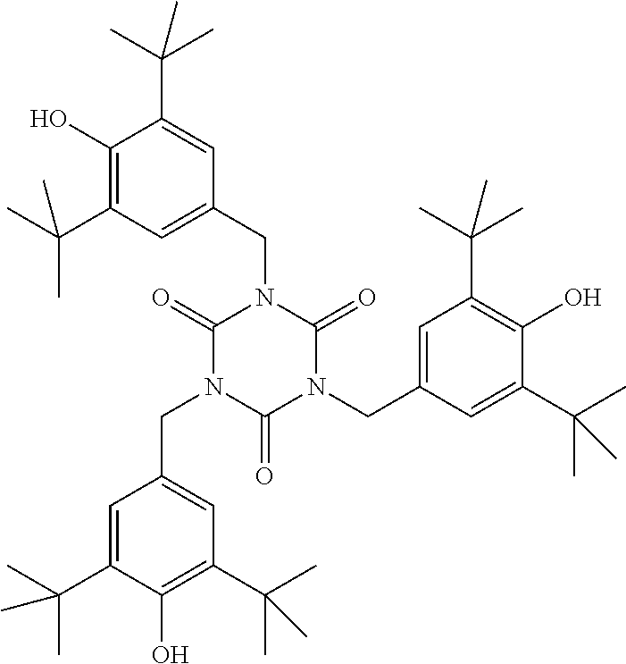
CC(C1=CC(CN2C(=O)N(CC3=CC(C(C)(C)C)=C(O)C(C(C)(C)C)=C3)C(=O)N(CC3=CC(C(C)(C)C)=C(O)C(C(C)(C)C)=C3)C2=O)=CC(C(C)(C)C)=C1O)(C)C
